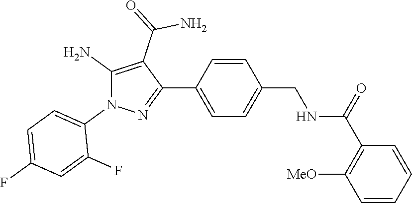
C1=C(C2=NN(C3=CC=C(F)C=C3F)C(N)=C2C(=O)N)C=CC(CNC(C2=C([MeO])C=CC=C2)=O)=C1
